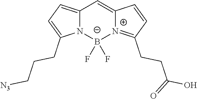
C12=CC=C(CCC[N3])N1[B-](F)(F)[N+]1=C(CCC(O)=O)C=CC1=C2
